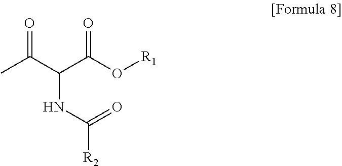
CC(C(C(O[R1])=O)NC(=O)[R2])=O
